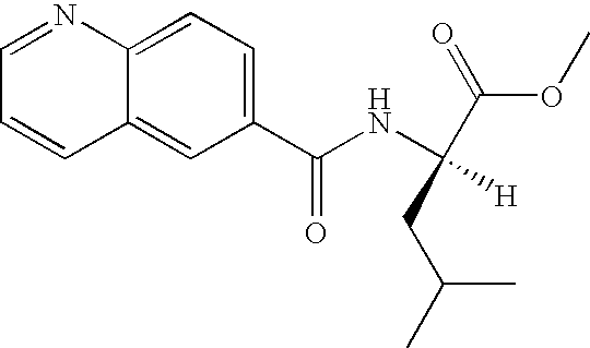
C1(C(NC([H])(C(OC)=O)CC(C)C)=O)=CC=C2C(=C1)C=CC=N2
